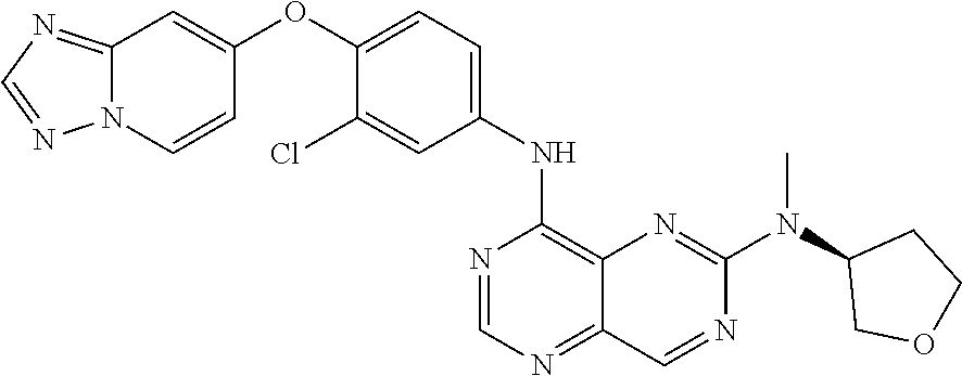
C12=NC=NN1C=CC(OC1=CC=C(NC3=C4C(=NC=N3)C=NC(N(C3COCC3)C)=N4)C=C1Cl)=C2
